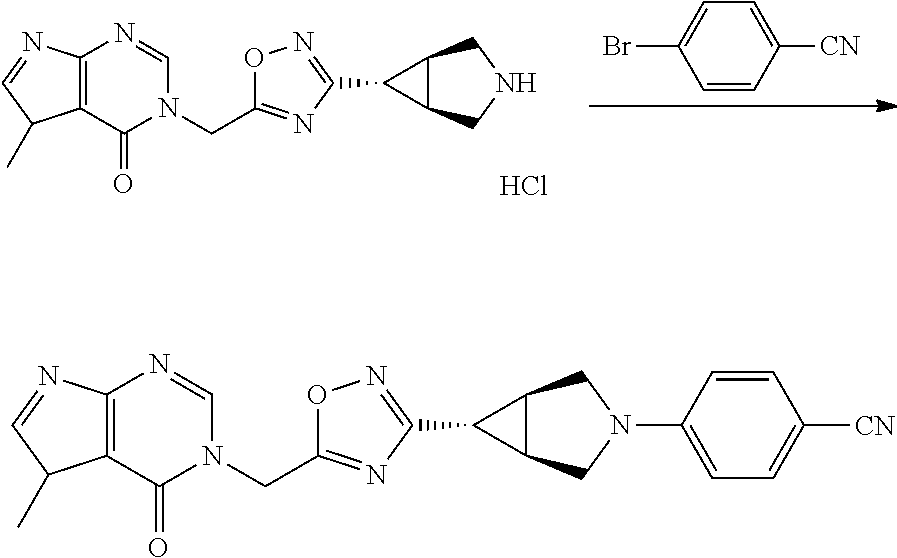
C1([CN])=CC=C(Br)C=C1.C(C1=NC(C2C3C2CNC3)=NO1)N1C(=O)C2=C(N=C1)N=CC2C.Cl.C(C1=NC(C2C3C2CN(C2=CC=C([CN])C=C2)C3)=NO1)N1C(=O)C2=C(N=C1)N=CC2C
